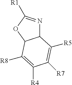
C12N=C([R1])OC1C([R8])=C([R4])C([R7])=C2[R5]
